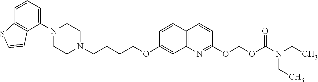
C1N(C2=CC=CC3=C2C=CS3)CCN(CCCCOC2=CC3=C(C=C2)C=CC(OCOC(=O)N(CC)CC)=N3)C1
